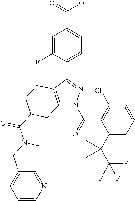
C(O)(=O)C1=CC=C(C2=NN(C(C3=C(Cl)C=CC=C3C3(C(F)(F)F)CC3)=O)C3=C2CCC(C(=O)N(C)CC2=CC=CN=C2)C3)C(F)=C1
